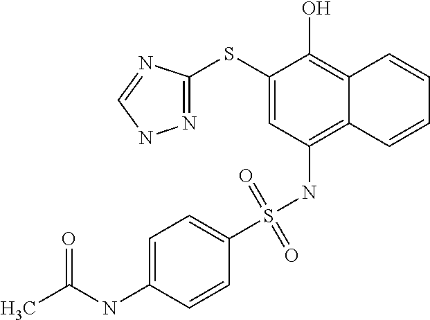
N1=C(SC2=CC(NS(=O)(=O)C3=CC=C(NC(C)=O)C=C3)=C3C(=C2O)C=CC=C3)N=CN1
